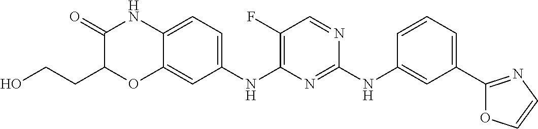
C1(C2=NC=CO2)=CC=CC(NC2=NC(NC3=CC=C4C(=C3)OC(CCO)C(=O)N4)=C(F)C=N2)=C1
